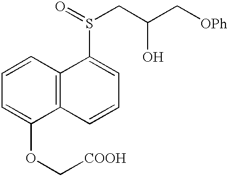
C1=CC2=C(C(OC[COOH])=C1)C=CC=C2S(CC(C[OPh])O)=O
